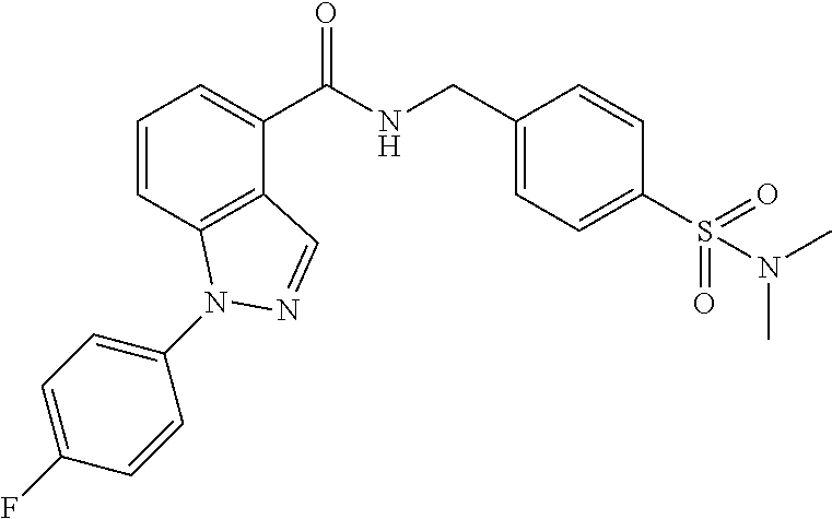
C1=CC2=C(C(C(NCC3=CC=C(S(N(C)C)(=O)=O)C=C3)=O)=C1)C=NN2C1=CC=C(F)C=C1
